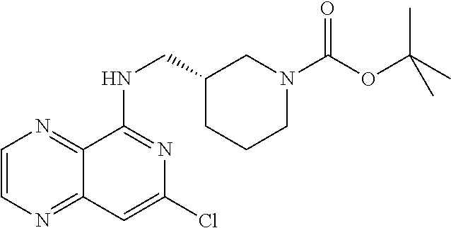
C1=CN=C2C(=N1)C(NCC1CCCN(C(OC(C)(C)C)=O)C1)=NC(Cl)=C2
